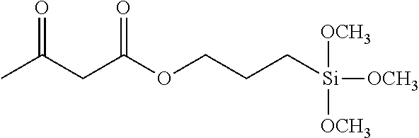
CC(CC(OCCC[Si]([OCH3])([OCH3])[OCH3])=O)=O
